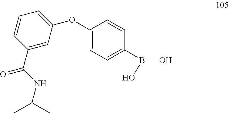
C1(C(NC(C)C)=O)=CC(OC2=CC=C(B(O)O)C=C2)=CC=C1
